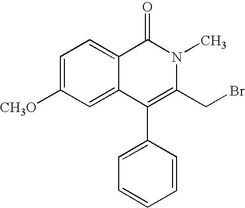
C1=C([CH3O])C=C2C(=C1)C(=O)N(C)C(CBr)=C2C1=CC=CC=C1
